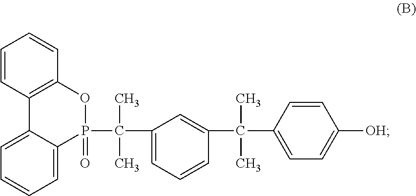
C1=CC2=C(C=C1)OP(C(C1=CC=CC(C(C3=CC=C([OH])C=C3)(C)C)=C1)(C)C)(=O)C1=CC=CC=C21
